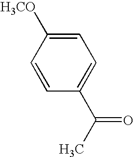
C1=CC(C(C)=O)=CC=C1[H3CO]
